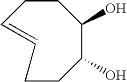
C1=CCCC(O)C(O)CC1
